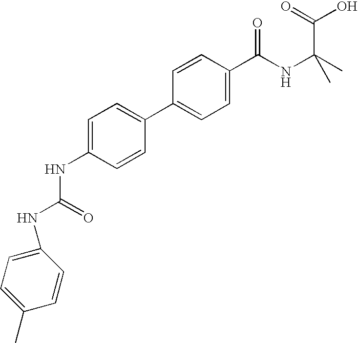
C1(C2=CC=C(NC(NC3=CC=C(C)C=C3)=O)C=C2)=CC=C(C(NC(C)(C)C(=O)O)=O)C=C1
